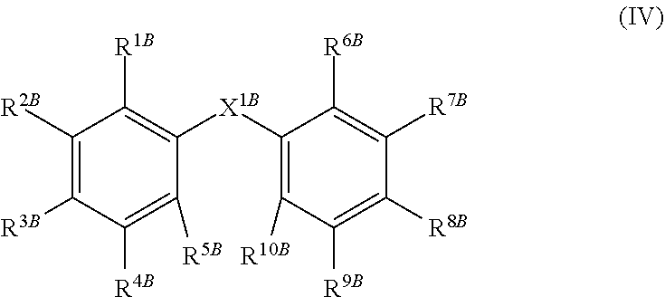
C1([R2B])=C([R3B])C([R4B])=C([R5B])C([X1B]C2=C([R10B])C([R9B])=C([R8B])C([R7B])=C2[R6B])=C1[R1B]
